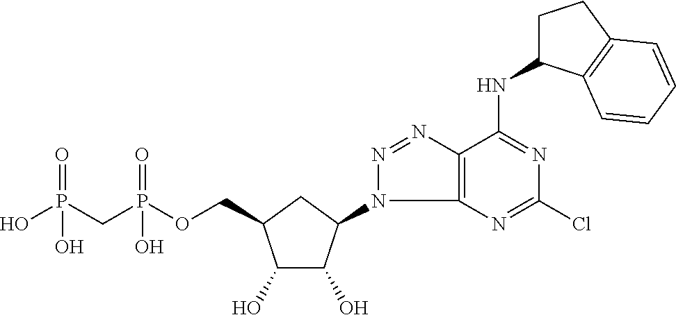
C1(O)C(O)C(N2C3=C(N=N2)C(NC2CCC4=C2C=CC=C4)=NC(Cl)=N3)CC1COP(CP(O)(=O)O)(=O)O
